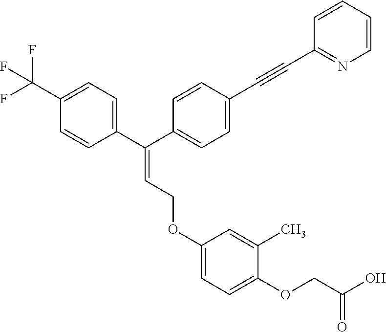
FC(C1=CC=C(C(C2=CC=C(C#CC3=NC=CC=C3)C=C2)=CCOC2=CC=C(OCC(O)=O)C(C)=C2)C=C1)(F)F
